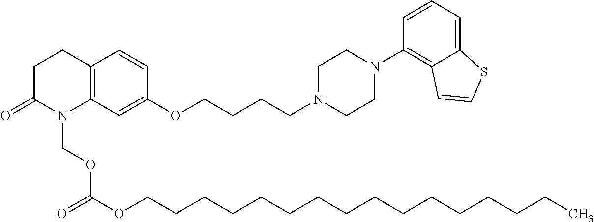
C12=C(C=C(OCCCCN3CCN(C4=C5C(=CC=C4)SC=C5)CC3)C=C1)N(COC(OCCCCCCCCCCCCCCCC)=O)C(=O)CC2
